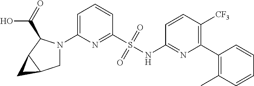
C1=C(N2CC3C(C2C(=O)O)C3)N=C(S(NC2=NC(C3=C(C)C=CC=C3)=C([CF3])C=C2)(=O)=O)C=C1
